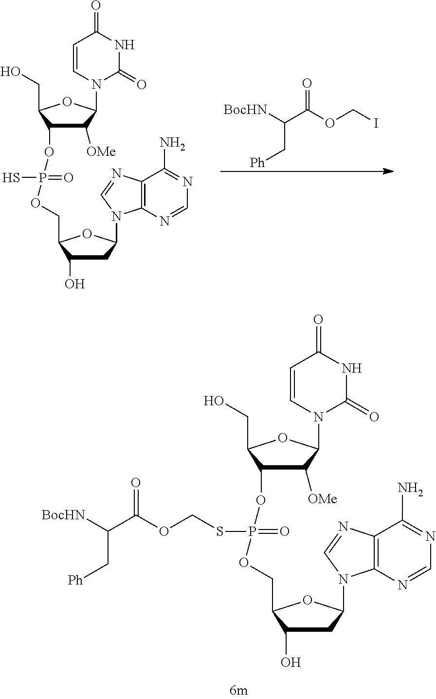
P(OC1C([OMe])C(N2C(=O)NC(=O)C=C2)OC1CO)(OCC1C(O)CC(N2C3=C(N=C2)C(N)=NC=N3)O1)(=O)S.C(C([BocHN])C(OCI)=O)[Ph].P(OC1C([OMe])C(N2C(=O)NC(=O)C=C2)OC1CO)(OCC1C(O)CC(N2C3=C(N=C2)C(N)=NC=N3)O1)(=O)SCOC(C([BocHN])C[Ph])=O
